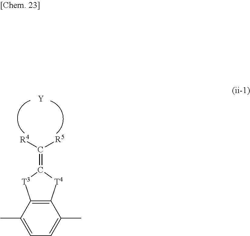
C1=C(C)C2=C(C(C)=C1)[T4]C(=C([R4])[R5])[T3]2.[Y]
